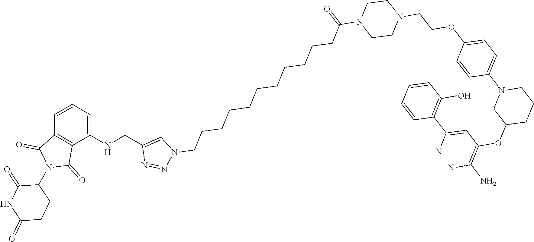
C1(N2C(=O)C3=C(C2=O)C=CC=C3NCC2=CN(CCCCCCCCCCCC(N3CCN(CCOC4=CC=C(N5CC(OC(C=C(N)C6=C(O)C=CC=C6)=C(N)N)CCC5)C=C4)CC3)=O)N=N2)C(=O)NC(=O)CC1
